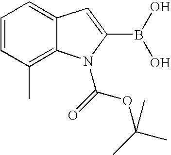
C1=CC(C)=C2C(=C1)C=C(B(O)O)N2C(=O)OC(C)(C)C
